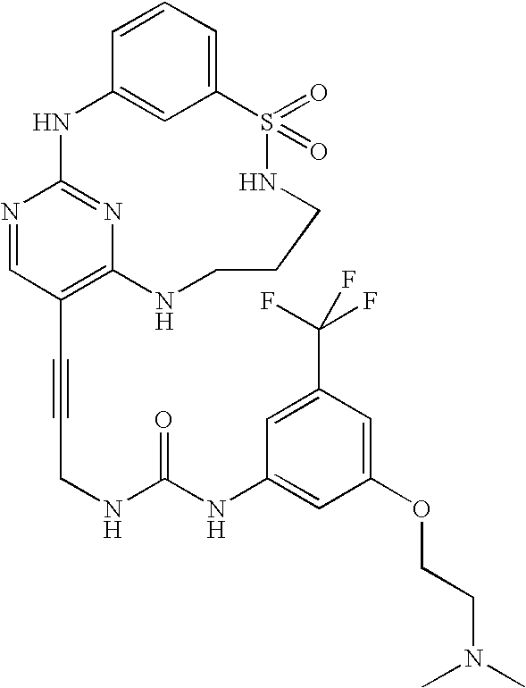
C1=CC=C2C=C1NC1=NC(=C(C#CCNC(NC3=CC(OCCN(C)C)=CC(C(F)(F)F)=C3)=O)C=N1)NCCCNS2(=O)=O
